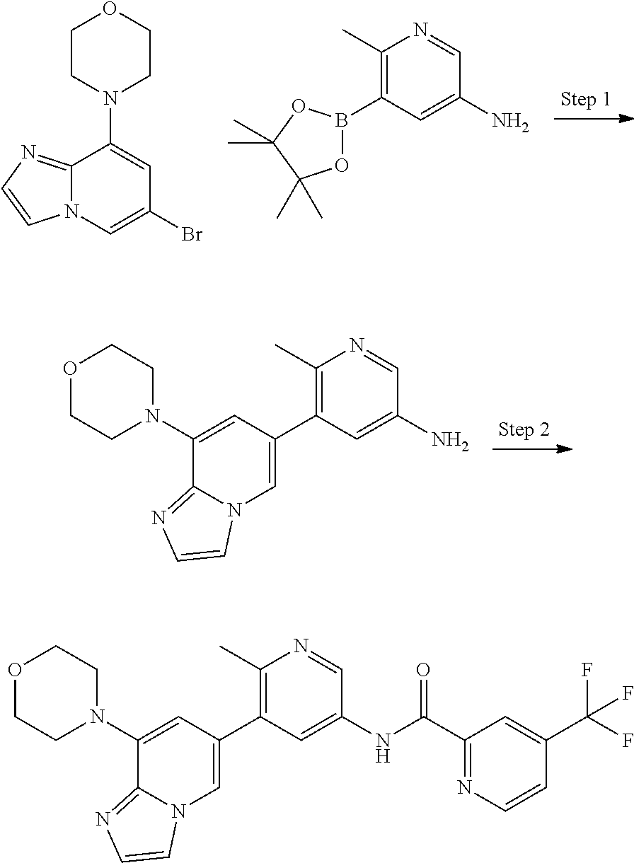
C1(C)=C(C2=CN3C(=NC=C3)C(N3CCOCC3)=C2)C=C(N)C=N1.C12=NC=CN1C=C(Br)C=C2N1CCOCC1.C1(C)=C(B2OC(C)(C)C(C)(C)O2)C=C(N)C=N1.C1(C)=C(C2=CN3C(=NC=C3)C(N3CCOCC3)=C2)C=C(NC(C2=NC=CC(C(F)(F)F)=C2)=O)C=N1
